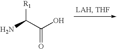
NC(C(O)=O)[R1]
